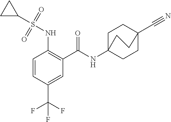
C1=CC(C(F)(F)F)=CC(C(=O)NC23CCC(C#N)(CC2)CC3)=C1NS(C1CC1)(=O)=O
